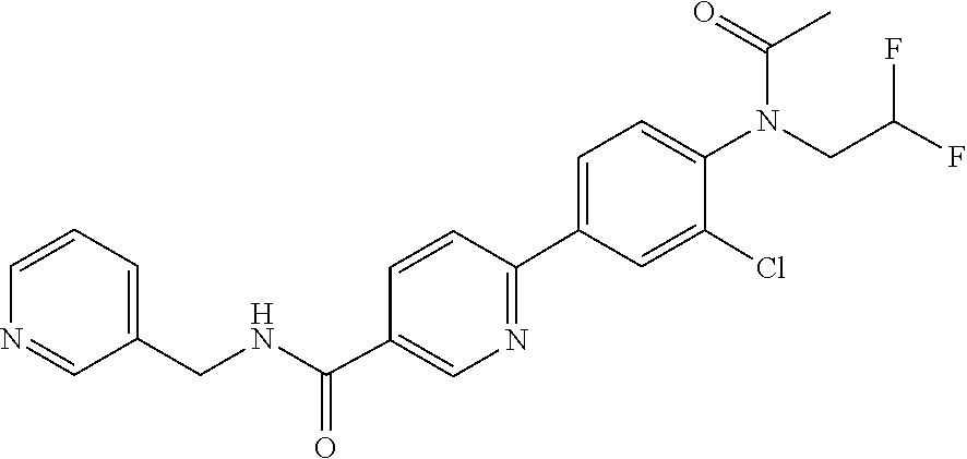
O=C(N(C1=CC=C(C2=NC=C(C(NCC3=CC=CN=C3)=O)C=C2)C=C1Cl)CC(F)F)C
